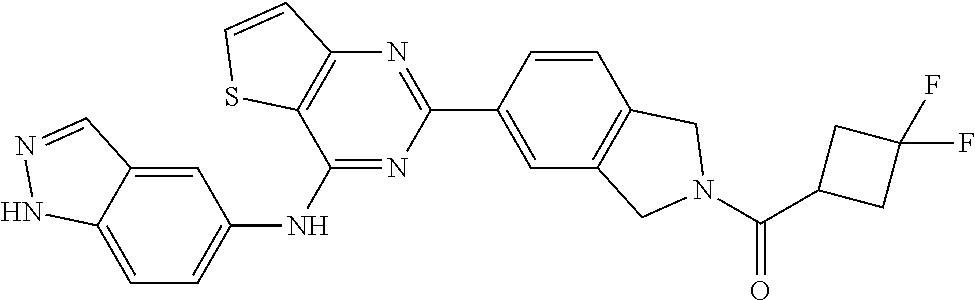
C12=CC=C(NC3=NC(C4=CC5=C(C=C4)CN(C(C4CC(F)(F)C4)=O)C5)=NC4=C3SC=C4)C=C1C=NN2
